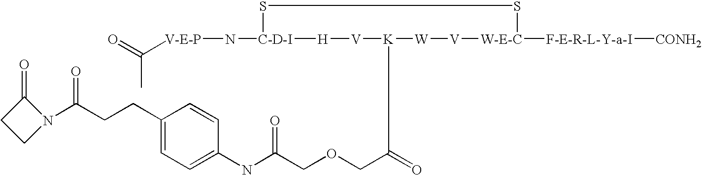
[V-E-P](N[C-D-I]1SS[W-E-C]([F-E-R-L-Y-a-I][CONH2])[V][W][K](C(COCC(NC2=CC=C(CCC(N3C(=O)CC3)=O)C=C2)=O)=O)[V][H]1)C(=O)C
